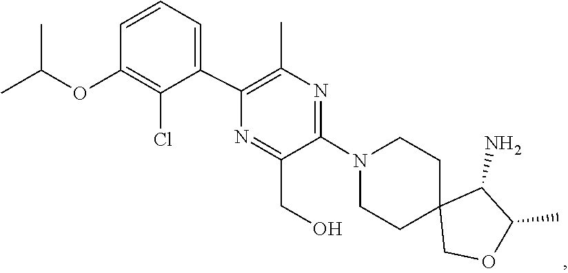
C1C2(COC(C)C2N)CCN(C2=NC(C)=C(C3=CC=CC(OC(C)C)=C3Cl)N=C2CO)C1
